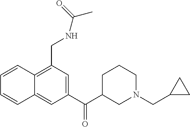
C1=CC2=C(CNC(C)=O)C=C(C(C3CN(CC4CC4)CCC3)=O)C=C2C=C1
